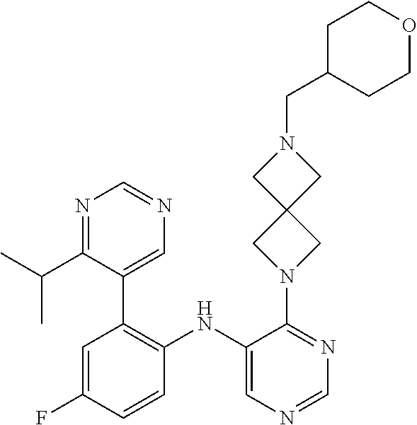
C1=NC=C(NC2=C(C3=CN=CN=C3C(C)C)C=C(F)C=C2)C(N2CC3(C2)CN(CC2CCOCC2)C3)=N1
